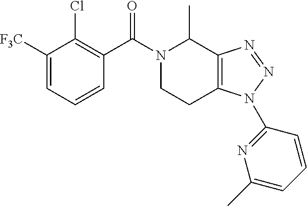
C1([F3C])=CC=CC(C(N2CCC3=C(C2C)N=NN3C2=NC(C)=CC=C2)=O)=C1Cl
